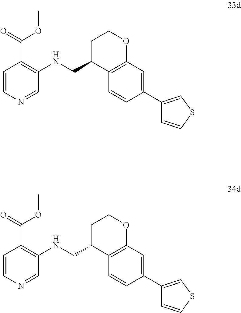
C1=CN=CC(NCC2C3=C(OCC2)C=C(C2=CSC=C2)C=C3)=C1C(=O)OC.C1=CN=CC(NCC2C3=C(OCC2)C=C(C2=CSC=C2)C=C3)=C1C(=O)OC
